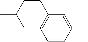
C1=CC(C)=CC2=C1CC(C)CC2
